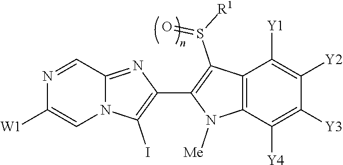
N12C(=NC(C3=C(S([R1])=O)C4=C(N3[Me])C([Y4])=C([Y3])C([Y2])=C4[Y1])=C1I)C=NC([W1])=C2
